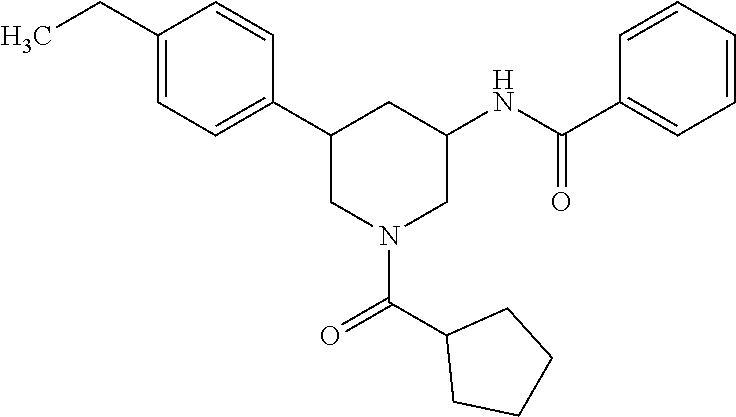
C1(CC)=CC=C(C2CN(C(C3CCCC3)=O)CC(NC(C3=CC=CC=C3)=O)C2)C=C1
